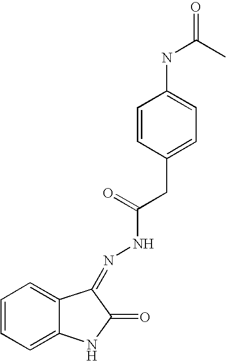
C1=CC=C2C(=C1)C(=NNC(CC1=CC=C(NC(=O)C)C=C1)=O)C(=O)N2
